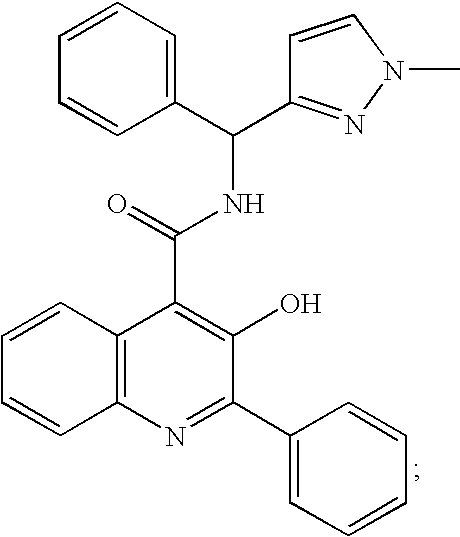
C12=C(N=C(C3=CC=CC=C3)C(O)=C1C(NC(C1=CC=CC=C1)C1=NN(C)C=C1)=O)C=CC=C2
